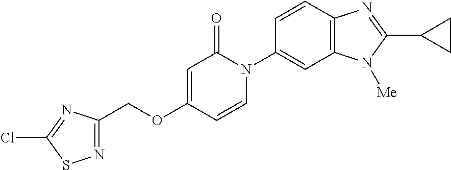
C(OC1=CC(=O)N(C2=CC3=C(C=C2)N=C(C2CC2)N3[Me])C=C1)C1=NSC(Cl)=N1
